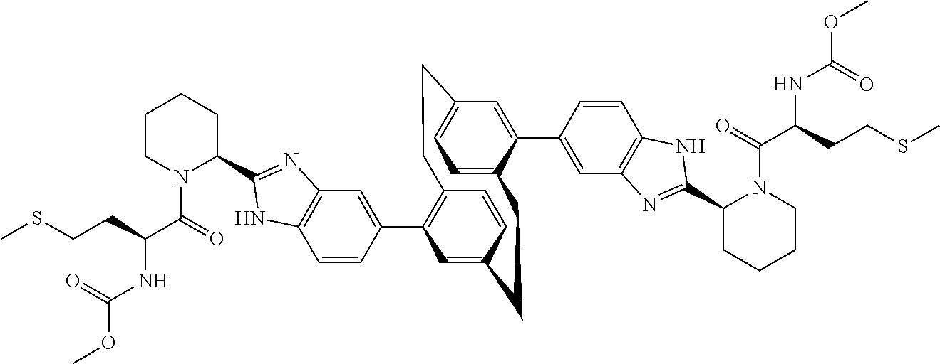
C1=CC(C2=C3C=CC(=C2)CCC2=CC=C(C=C2C2=CC4=C(C=C2)NC(C2N(C(C(NC(OC)=O)CCSC)=O)CCCC2)=N4)CC3)=CC2=C1NC(C1N(C(C(NC(OC)=O)CCSC)=O)CCCC1)=N2
